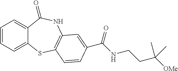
C1=CC=C2C(=C1)C(=O)NC1=C(S2)C=CC(C(NCCC([OMe])(C)C)=O)=C1
